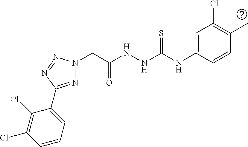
N1=C(C2=CC=CC(Cl)=C2Cl)N=NN1CC(=O)NNC(=S)NC1=CC(Cl)=C(C)C=C1
